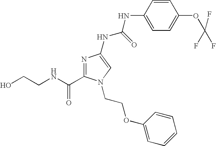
C(NC(=O)C1=NC(NC(NC2=CC=C(OC(F)(F)F)C=C2)=O)=CN1CCOC1=CC=CC=C1)CO
